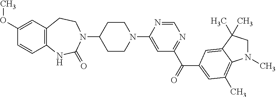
N1(C)C2=C(C)C=C(C(C3=NC=NC(N4CCC(N5C(=O)NC6=C(CC5)C=C(OC)C=C6)CC4)=C3)=O)C=C2C(C)(C)C1
